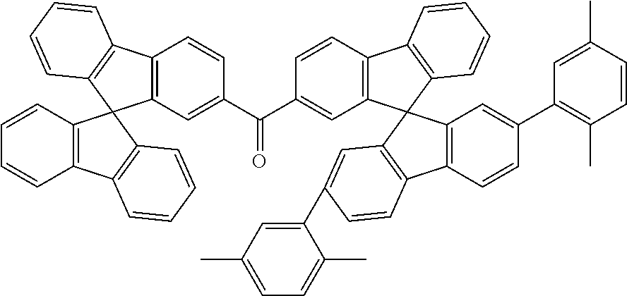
C12=C(C=C(C(C3=CC4=C(C=C3)C3=C(C45C4=C(C6=C5C=C(C5=C(C)C=CC(C)=C5)C=C6)C=CC(C5=CC(C)=CC=C5C)=C4)C=CC=C3)=O)C=C1)C1(C3=C2C=CC=C3)C2=C(C3=C1C=CC=C3)C=CC=C2
